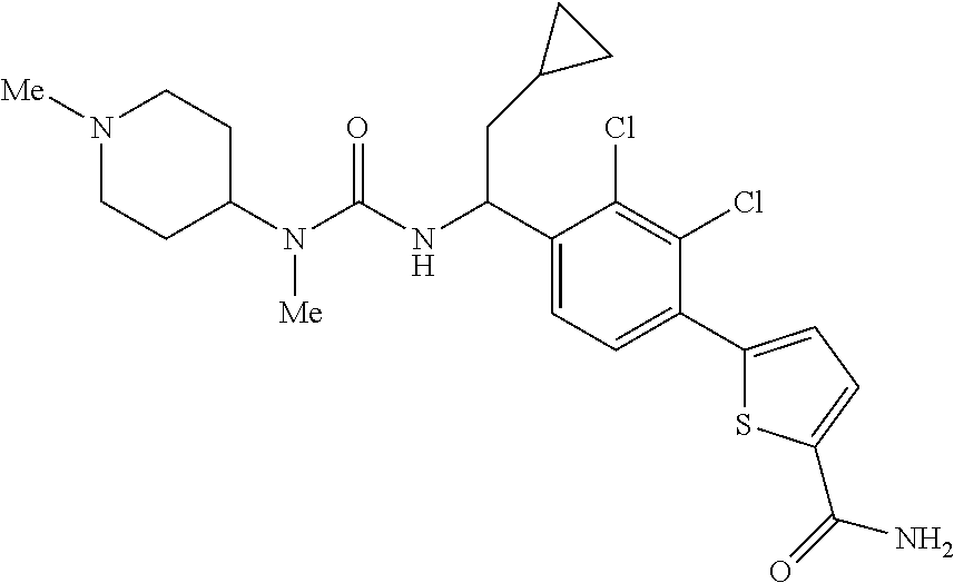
C1(N(C(NC(C2=CC=C(C3=CC=C(C(N)=O)S3)C(Cl)=C2Cl)CC2CC2)=O)[Me])CCN([Me])CC1
